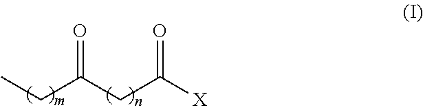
CCC(CC([X])=O)=O
